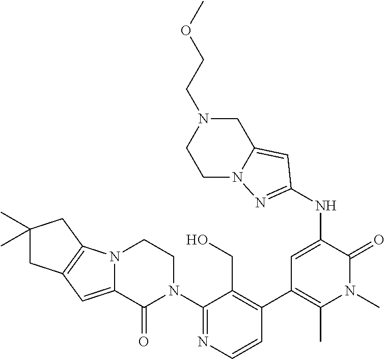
C1=CN=C(N2CCN3C(=CC4=C3CC(C)(C)C4)C2=O)C(CO)=C1C1=C(C)N(C)C(=O)C(NC2=NN3CCN(CCOC)CC3=C2)=C1
